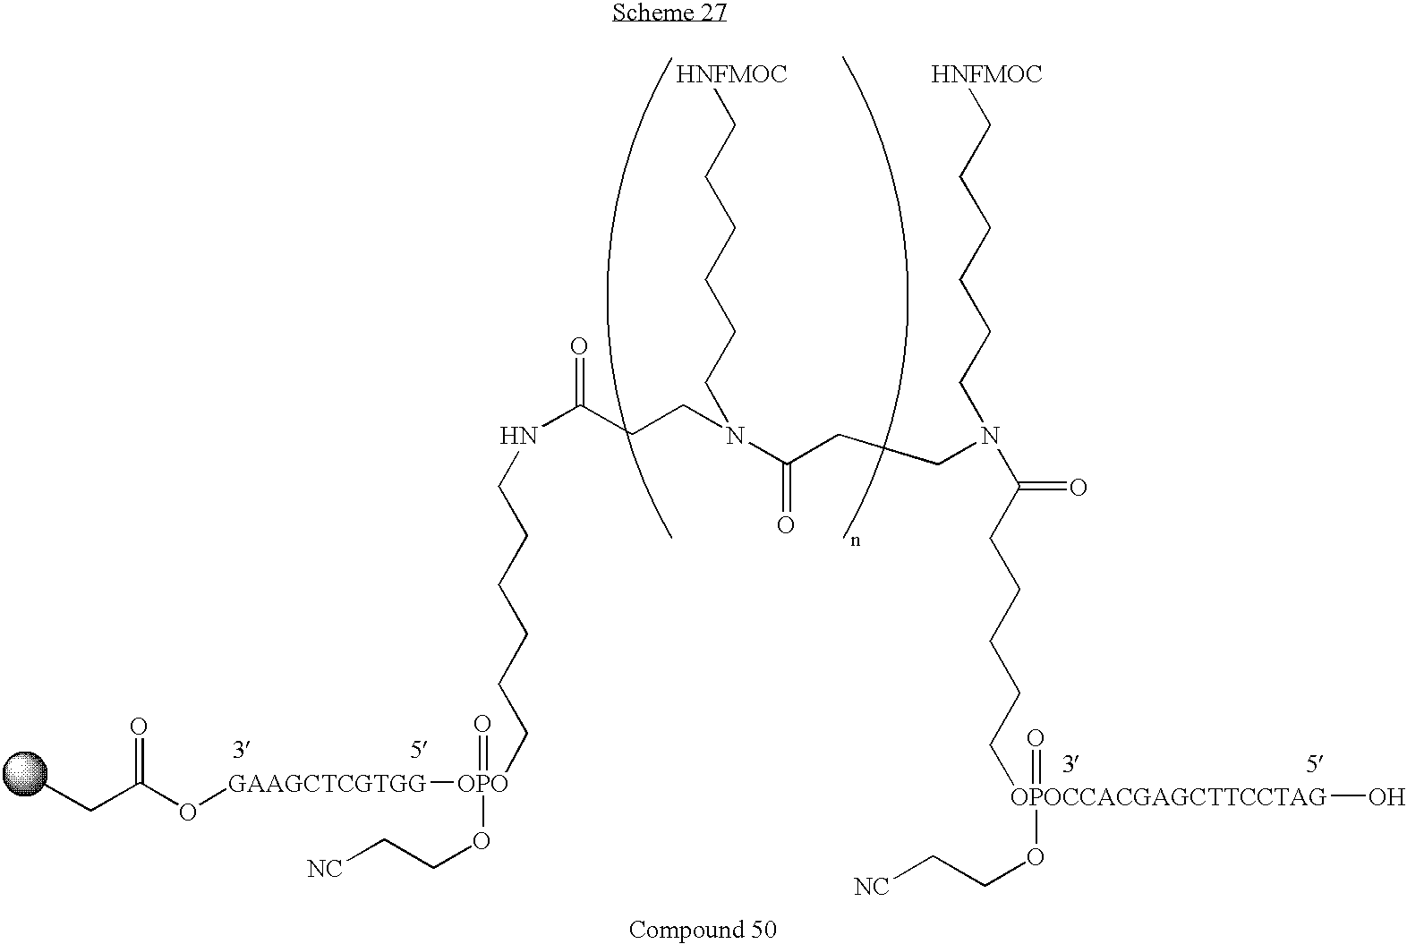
CCC(=O)O[GAAGCTCGTGG][OPO](OCC[NC])(CCCCCCNC(CCN(CCCCCC[HNFMOC])C(=O)CCN(CCCCCC[HNFMOC])C(CCCCC[OPOCCACGAGCTTCCTAG](O)(=O)OCC[NC])=O)=O)=O
